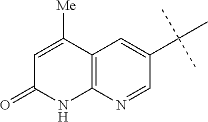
C12=C(N=CC(C(C)(C)C)=C1)NC(=O)C=C2[Me]
